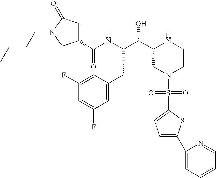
C1(C(NC(C(C2CN(S(=O)(=O)C3=CC=C(C4=CC=CC=N4)S3)CCN2)O)CC2=CC(F)=CC(F)=C2)=O)CC(=O)N(CCCC)C1
